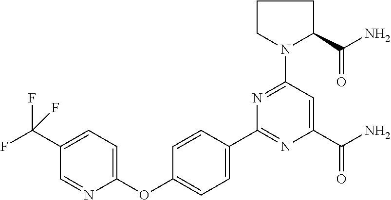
C1=C(OC2=CC=C(C3=NC(C(N)=O)=CC(N4CCCC4C(N)=O)=N3)C=C2)N=CC(C(F)(F)F)=C1
